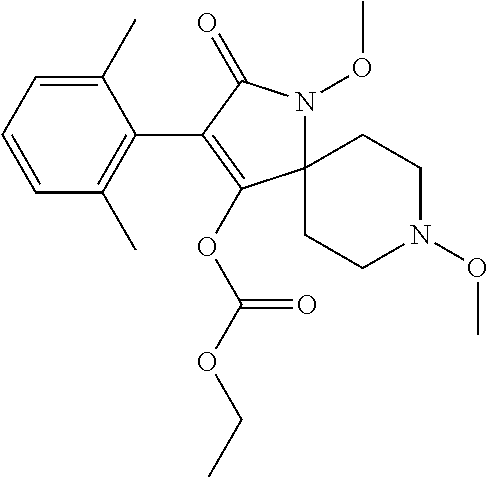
C12(N(OC)C(=O)C(C3=C(C)C=CC=C3C)=C1OC(OCC)=O)CCN(OC)CC2
